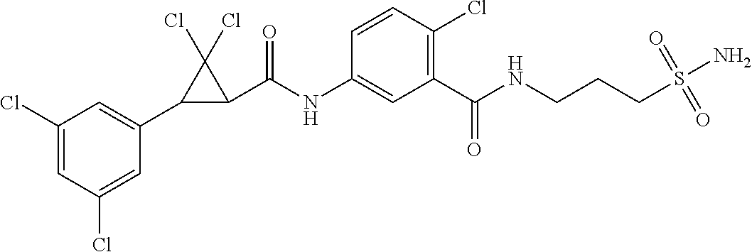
C1(Cl)=CC(Cl)=CC(C2C(C(NC3=CC(C(NCCCS(N)(=O)=O)=O)=C(Cl)C=C3)=O)C2(Cl)Cl)=C1
